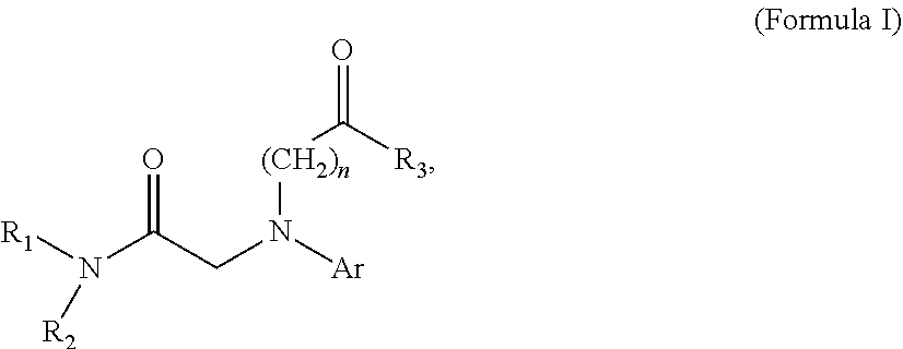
O=C(CN([(CH2)n]C([R3])=O)[Ar])N([R1])[R2]
